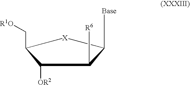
C(C1[X]C([Base])C([R6])C1[OR2])[R1O]
